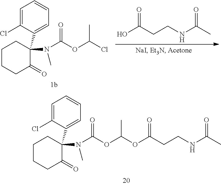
C1CCC(=O)C(N(C)C(OC(C)OC(CCNC(C)=O)=O)=O)(C2=CC=CC=C2Cl)C1.C1CCC(=O)C(N(C)C(OC(Cl)C)=O)(C2=CC=CC=C2Cl)C1.OC(CCNC(C)=O)=O
